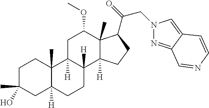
C1C(C)(O)CC2([H])C(C)(C1)C1([H])C([H])(CC2)C2([H])C(C)(C(OC)C1)C(C(CN1N=C3C(=C1)C=CN=C3)=O)CC2
